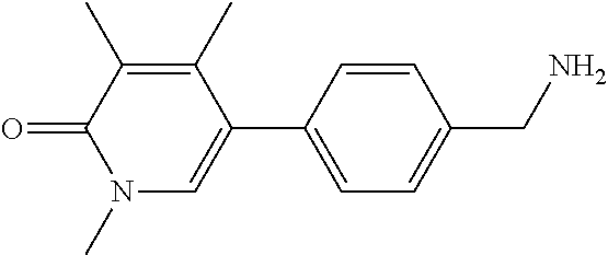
C1=C(C2=CN(C)C(=O)C(C)=C2C)C=CC(CN)=C1
